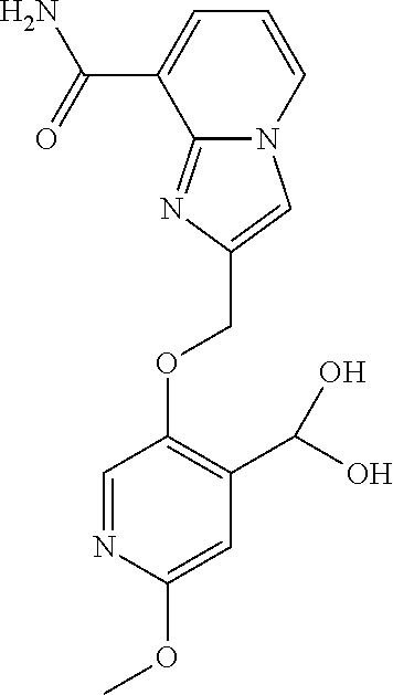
C(OC1=C(C(O)O)C=C(OC)N=C1)C1=CN2C(=N1)C(C(=O)N)=CC=C2
